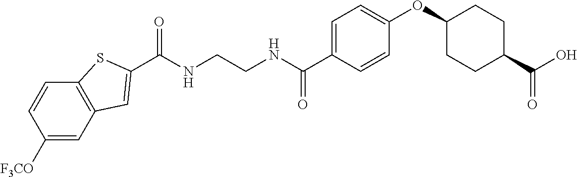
C(NCCNC(C1=CC=C(OC2CCC(C(O)=O)CC2)C=C1)=O)(=O)C1=CC2=C(C=CC([F3CO])=C2)S1
